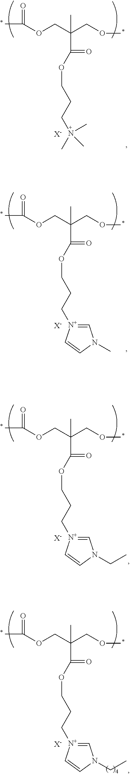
CC(OCC(COC)(C)C(=O)OCCCN(C)(C)C)=O.[X-].CC(OCC(COC)(C)C(=O)OCCC[N+]1=CN(C)C=C1)=O.[X-].CC(OCC(COC)(C)C(=O)OCCC[N+]1=CN(CC)C=C1)=O.[X-].CC(OCC(COC)(C)C(=O)OCCC[N+]1=CN(CC)C=C1)=O.[X-]
